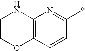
C12=C(C=CC(*)=N1)OCCN2
